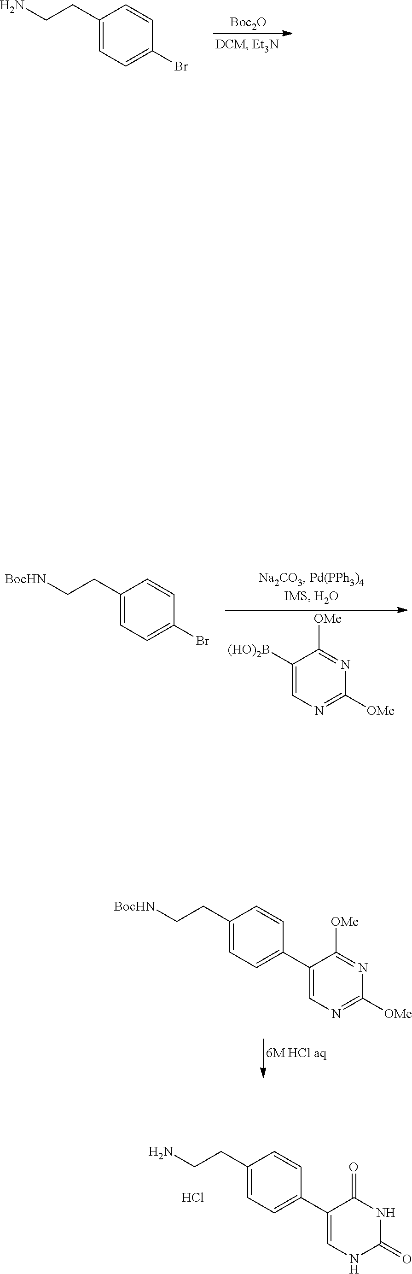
C1(CCN)=CC=C(C2=CNC(=O)NC2=O)C=C1.Cl.[Boc2O].C1(CCN)=CC=C(Br)C=C1.C1([(HO)2B])=CN=C([OMe])N=C1[OMe].C1(CC[BocHN])=CC=C(Br)C=C1.C1(CC[BocHN])=CC=C(C2=CN=C([OMe])N=C2[OMe])C=C1
